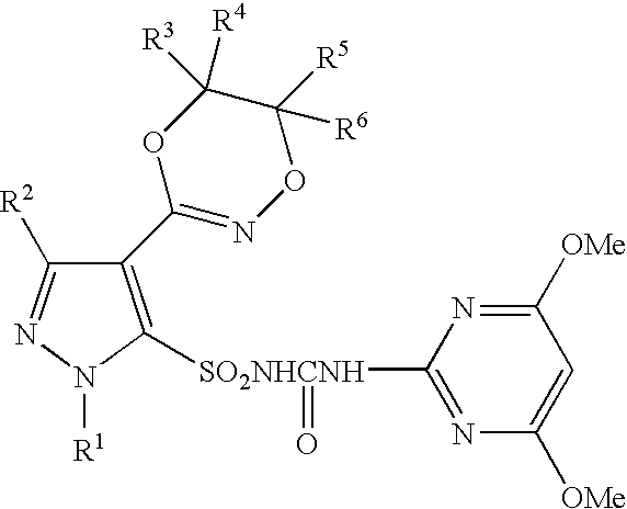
C1(C2=NOC([R5])([R6])C([R3])([R4])O2)=C([SO2NHCNH](C2=NC([OMe])=CC([OMe])=N2)=O)N([R1])N=C1[R2]
